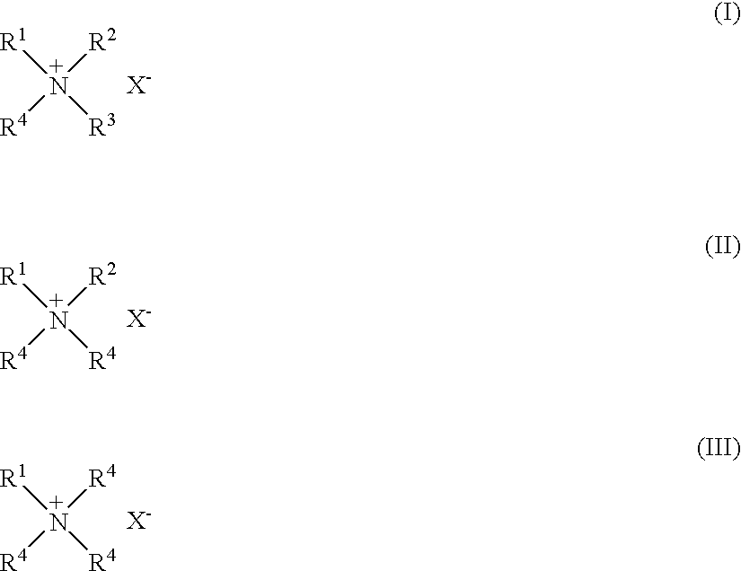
[R1][N+]([R4])([R2])[R3].[X-].[R1][N+]([R4])([R2])[R4].[X-].[R1][N+]([R4])([R4])[R4].[X-]
